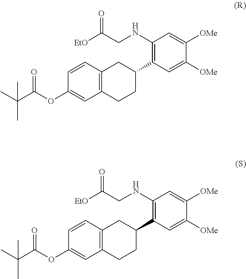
C1(OC(C(C)(C)C)=O)=CC2=C(C=C1)CC(C1=C(NCC([EtO])=O)C=C([OMe])C([OMe])=C1)CC2.C1(OC(C(C)(C)C)=O)=CC2=C(C=C1)CC(C1=C(NCC([EtO])=O)C=C([OMe])C([OMe])=C1)CC2
